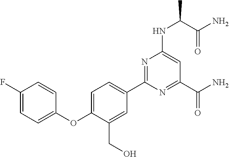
C1=C(F)C=CC(OC2=CC=C(C3=NC(NC(C(=O)N)C)=CC(C(N)=O)=N3)C=C2CO)=C1
